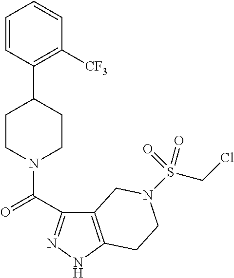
C1=CC(C2CCN(C(=O)C3=NNC4=C3CN(S(CCl)(=O)=O)CC4)CC2)=C([CF3])C=C1
